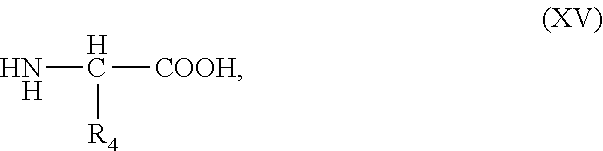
NC([COOH])[R4].[H]
